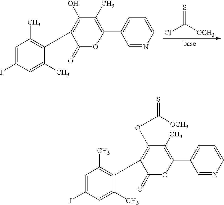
ClC([OCH3])=S.C1=CN=CC(C2=C(C)C(O)=C(C3=C(C)C=C(I)C=C3C)C(=O)O2)=C1.C1=CN=CC(C2=C(C)C(OC([OCH3])=S)=C(C3=C(C)C=C(I)C=C3C)C(=O)O2)=C1
